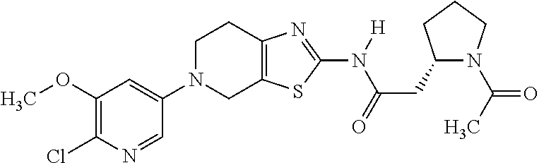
C1(OC)=C(Cl)N=CC(N2CC3=C(CC2)N=C(N([H])C(=O)CC2N(C(C)=O)CCC2)S3)=C1
